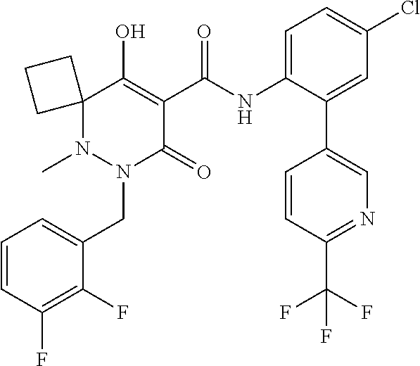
C1=CC(F)=C(F)C(CN2C(=O)C(C(=O)NC3=CC=C(Cl)C=C3C3=CN=C(C(F)(F)F)C=C3)=C(O)C3(N2C)CCC3)=C1
